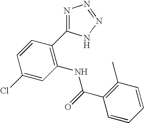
C1=CC(C2=NN=NN2)=C(NC(C2=C(C)C=CC=C2)=O)C=C1Cl
